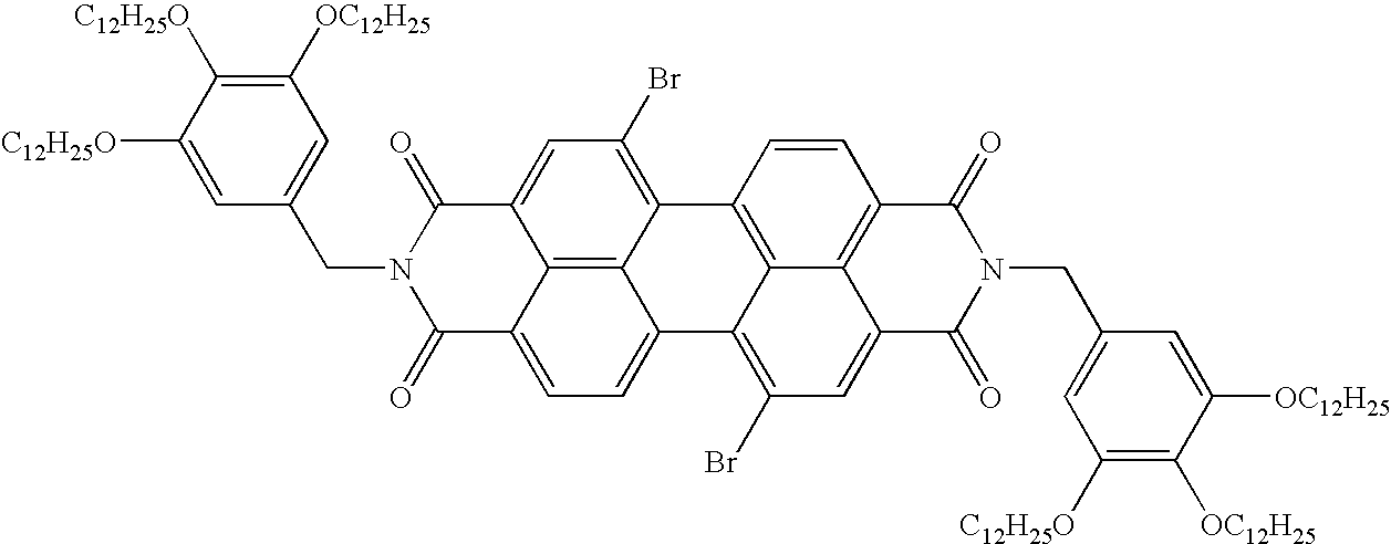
C1([OC12H25])=C([C12H25O])C([C12H25O])=CC(CN2C(=O)C3=CC=C4C5=C3C(=CC(Br)=C5C3=C5C4=C(Br)C=C4C5=C(C=C3)C(=O)N(CC3=CC([C12H25O])=C([OC12H25])C([OC12H25])=C3)C4=O)C2=O)=C1
